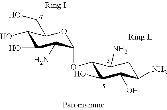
C1(O)C(O)C(N)C(OC2C(O)C(O)C(N)CC2N)OC1CO
